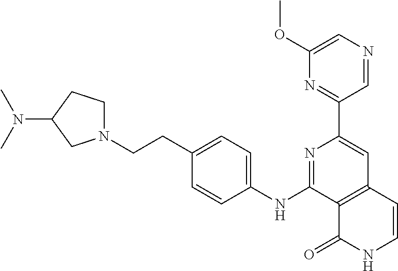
N1=C(NC2=CC=C(CCN3CCC(N(C)C)C3)C=C2)C2=C(C=C1C1=NC(OC)=CN=C1)C=CNC2=O
